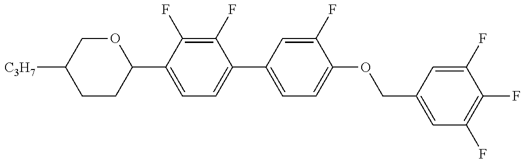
C1CC(C2=CC=C(C3=CC=C(OCC4=CC(F)=C(F)C(F)=C4)C(F)=C3)C(F)=C2F)OCC1[C3H7]
